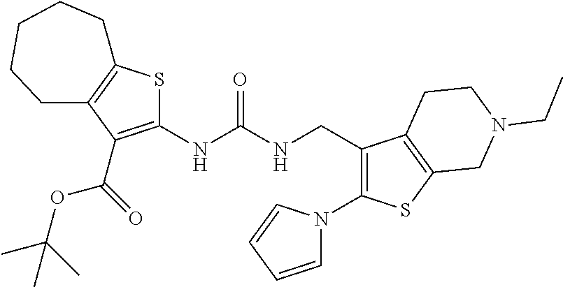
C1(NC(NCC2=C(N3C=CC=C3)SC3=C2CCN(CC)C3)=O)=C(C(OC(C)(C)C)=O)C2=C(S1)CCCCC2
